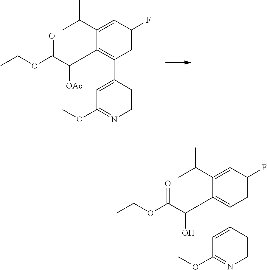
C1(C([OAc])C(OCC)=O)=C(C2=CC(OC)=NC=C2)C=C(F)C=C1C(C)C.O(C)C1=NC=CC(C2=C(C(C(OCC)=O)O)C(C(C)C)=CC(F)=C2)=C1
